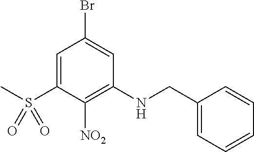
C1=C(S(C)(=O)=O)C([NO2])=C(NCC2=CC=CC=C2)C=C1Br
